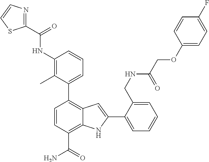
C1(C2=CC=CC(NC(C3=NC=CS3)=O)=C2C)=C2C(=C(C(N)=O)C=C1)NC(C1=CC=CC=C1CNC(COC1=CC=C(F)C=C1)=O)=C2
